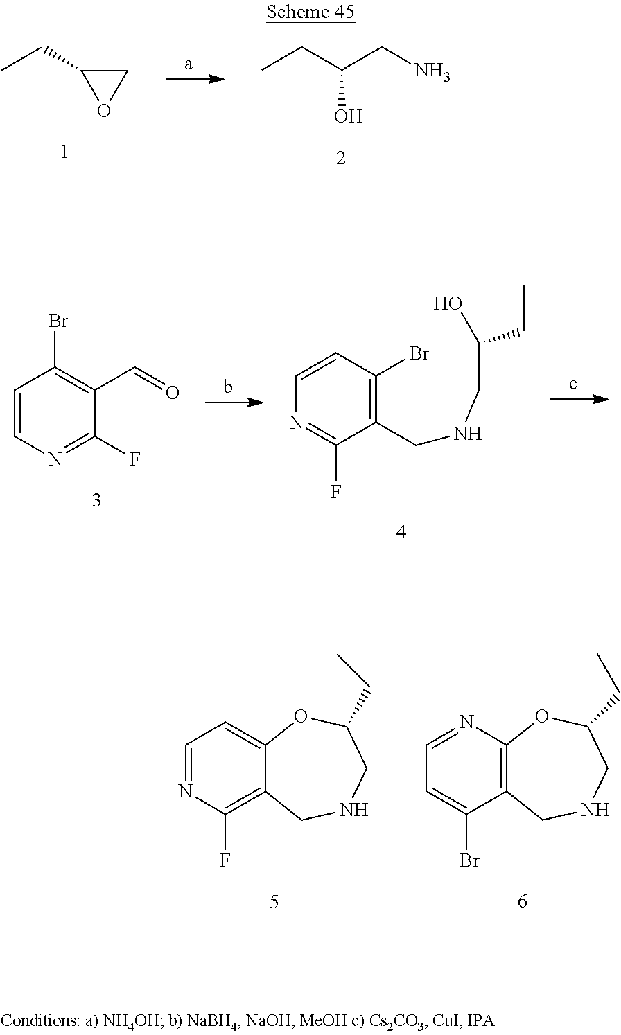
C1(CC)OC1.CCC(CN)O.C1=CN=C(F)C(C=O)=C1Br.C1=CC(Br)=C(CNCC(O)CC)C(F)=N1.C1=NC(F)=C2C(=C1)OC(CC)CNC2.C1=NC2=C(C(Br)=C1)CNCC(CC)O2
